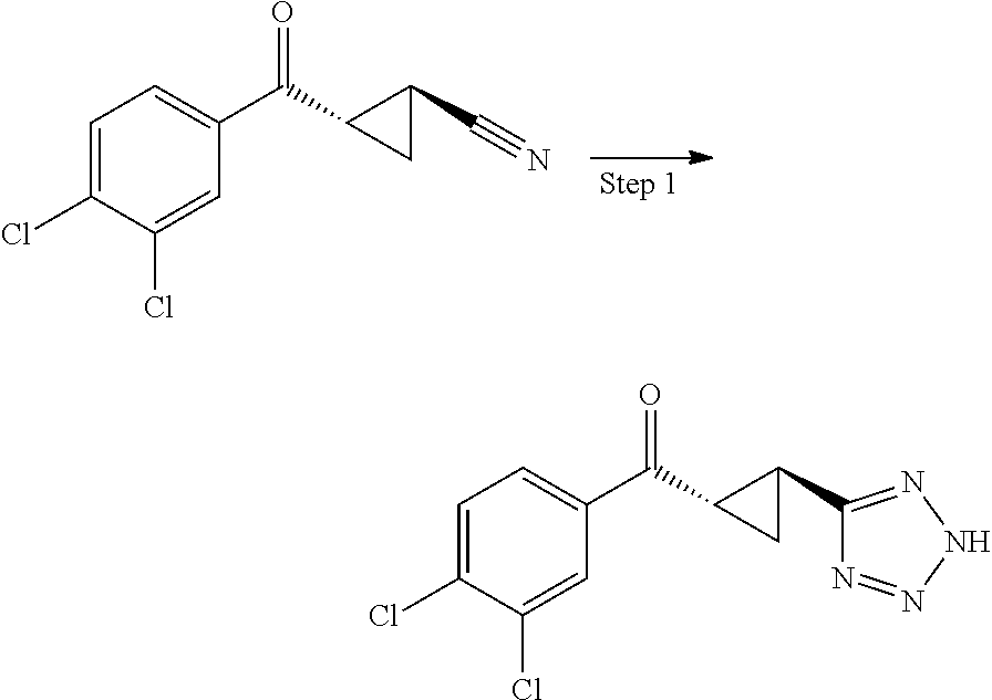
C1=C(Cl)C(Cl)=CC(C(C2C(C#N)C2)=O)=C1.C1=C(Cl)C(Cl)=CC(C(C2C(C3=NNN=N3)C2)=O)=C1
